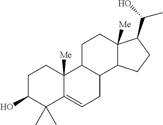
C1C(O)C(C)(C)C2=CCC3C(C2([Me])C1)CCC1([Me])C3CCC1C(O)C
